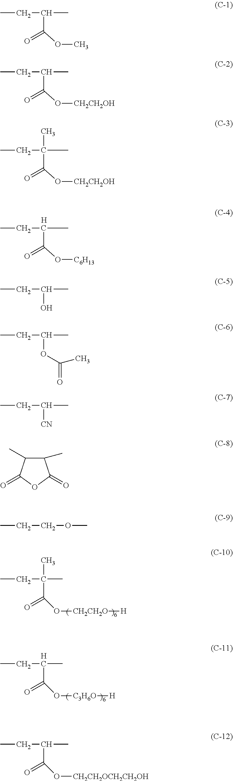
CCC(C)C(O[C6H13])=O.[H].CCC(C)(C)C(=O)O[CH2CH2O][H].CCC(C)C(=O)O[C3H6O][H].[H].CCC(C)C(OC)=O.CCC(C)C(O[CH2CH2OH])=O.CCC(C)(C(O[CH2CH2OH])=O)C.CCC(C)O.CCC(C)OC(=O)C.CCC(C)[CN].C1(C)C(C)C(=O)OC1=O.CCCOC.CCC(C)C(=O)O[CH2CH2OCH2CH2OH]
